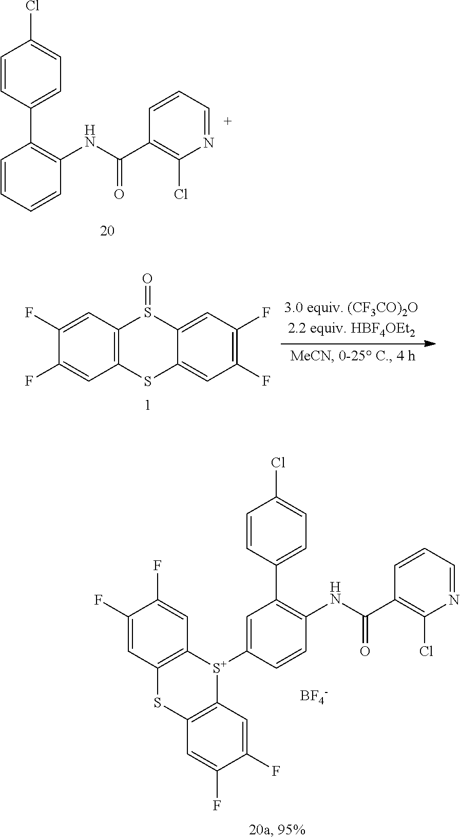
C1(F)=CC2=C(C=C1F)SC1=CC(F)=C(F)C=C1S2=O.C1=CC(C2=C(NC(C3=C(Cl)N=CC=C3)=O)C=CC=C2)=CC=C1Cl.C1=CC(C2=C(NC(C3=C(Cl)N=CC=C3)=O)C=CC([S+]3C4=C(SC5=C3C=C(F)C(F)=C5)C=C(F)C(F)=C4)=C2)=CC=C1Cl.[BF4-]
